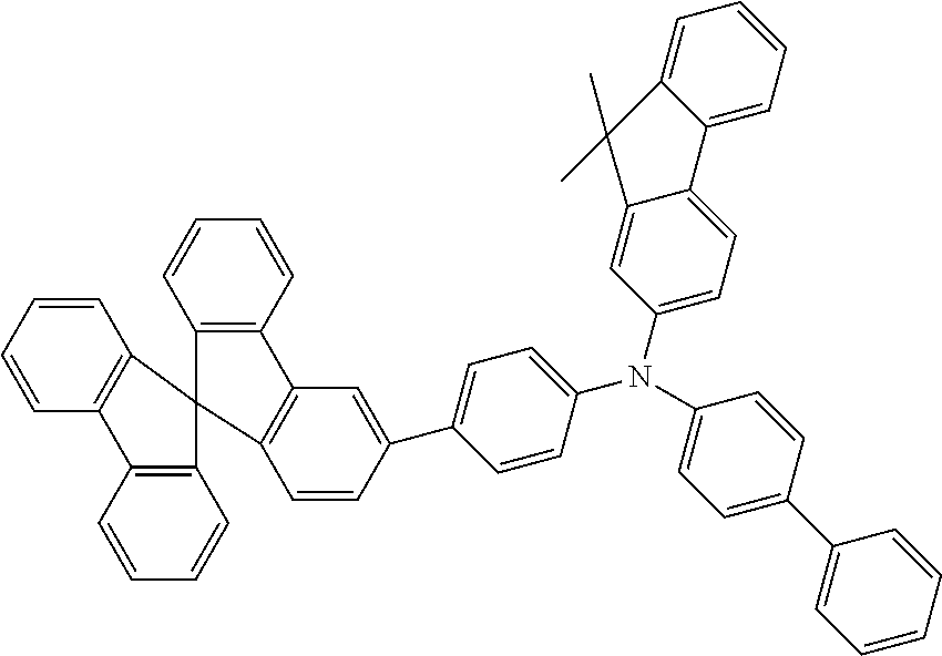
C1=C(C2=CC=C(N(C3=CC=C4C(=C3)C(C)(C)C3=CC=CC=C43)C3=CC=C(C4=CC=CC=C4)C=C3)C=C2)C=CC2=C1C1=C(C=CC=C1)C21C2=C(C=CC=C2)C2=C1C=CC=C2
